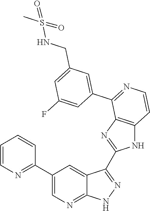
C1=CN=C(C2=CN=C3C(=C2)C(C2=NC4=C(N2)C=CN=C4C2=CC(CNS(C)(=O)=O)=CC(F)=C2)=N[N H]3)C=C1
